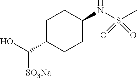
C1C(C(O)[SO3Na])CCC(NS(C)(=O)=O)C1
